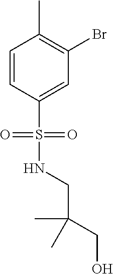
C1=CC(S(NCC(CO)(C)C)(=O)=O)=CC(Br)=C1C
